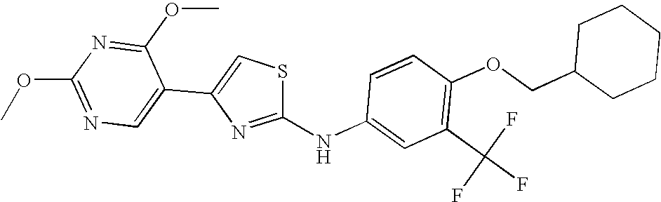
C1=CC(NC2=NC(C3=CN=C(OC)N=C3OC)=CS2)=CC(C(F)(F)F)=C1OCC1CCCCC1
